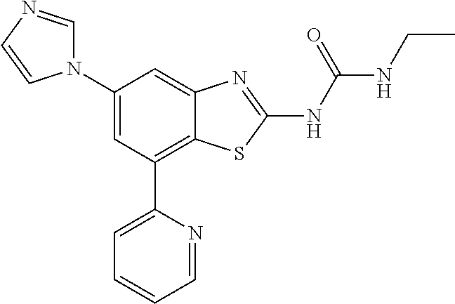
C1(N2C=NC=C2)=CC(C2=CC=CC=N2)=C2C(=C1)N=C(NC(NCC)=O)S2
